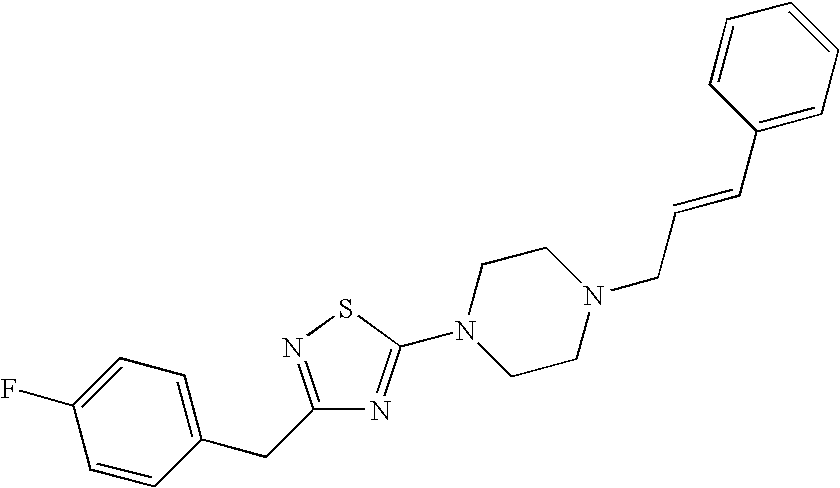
C1=CC(CC2=NSC(N3CCN(CC=CC4=CC=CC=C4)CC3)=N2)=CC=C1F
